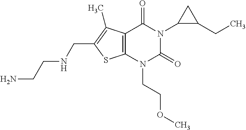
C12=C(N(CCOC)C(=O)N(C3C(CC)C3)C1=O)SC(CNCCN)=C2C
